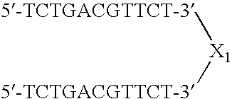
[5-TCTGACGTTCT-3][X1][5-TCTGACGTTCT-3]
